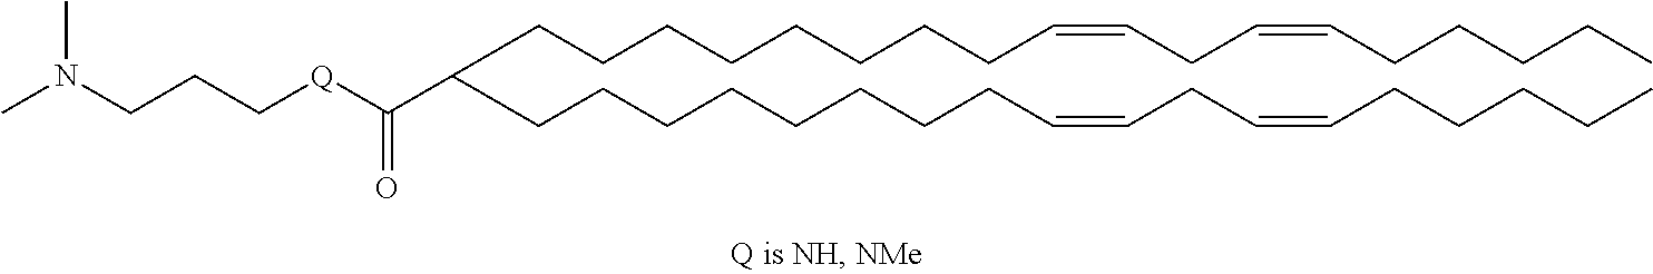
C(CCCCCCC=CCC=CCCCCC)CC(CCCCCCCCC=CCC=CCCCCC)C([Q]CCCN(C)C)=O
